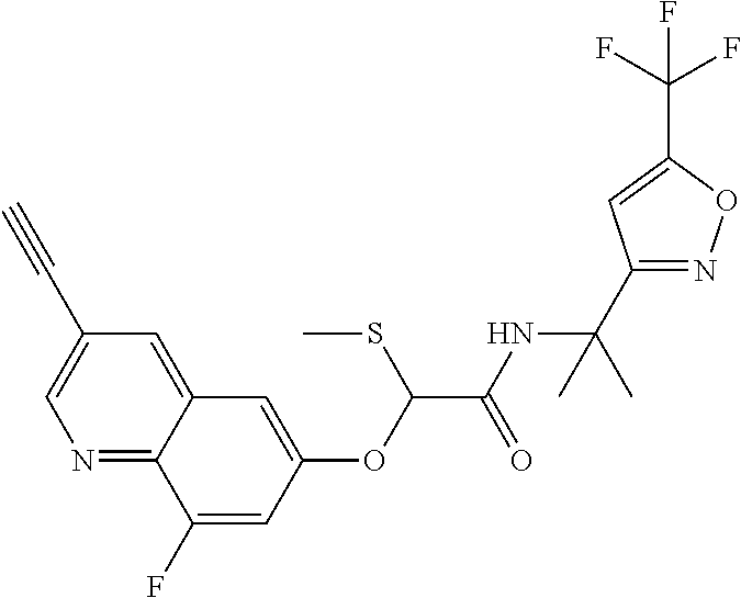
N1=C2C(=CC(C#C)=C1)C=C(OC(C(NC(C)(C)C1=NOC(C(F)(F)F)=C1)=O)SC)C=C2F
